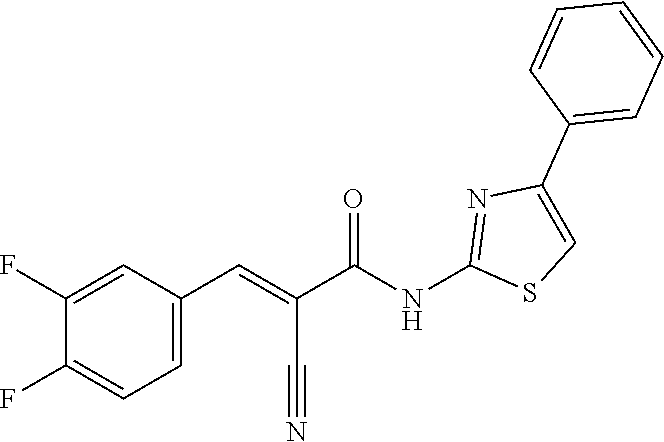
C1=CC=C(C2=CSC(NC(C(=CC3=CC=C(F)C(F)=C3)C#N)=O)=N2)C=C1
